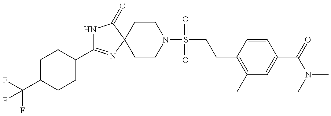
N1C(C2CCC(C(F)(F)F)CC2)=NC2(C1=O)CCN(S(CCC1=C(C)C=C(C(N(C)C)=O)C=C1)(=O)=O)CC2
